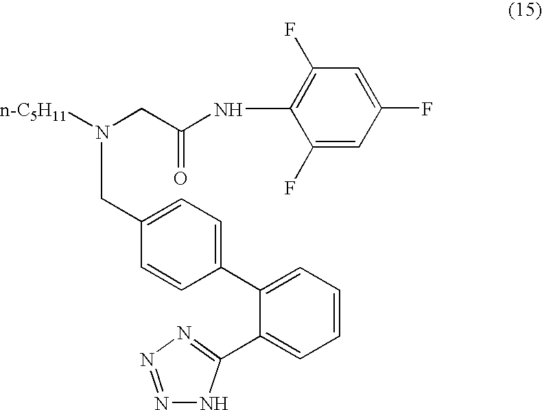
N(CC(NC1=C(F)C=C(F)C=C1F)=O)([n-C5H11])CC1=CC=C(C2=CC=CC=C2C2=NN=NN2)C=C1
